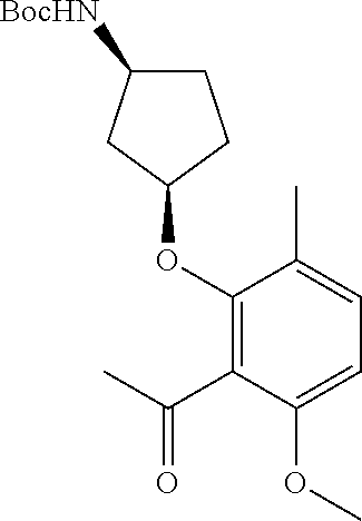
C1(OC2CCC([BocHN])C2)=C(C(C)=O)C(OC)=CC=C1C
